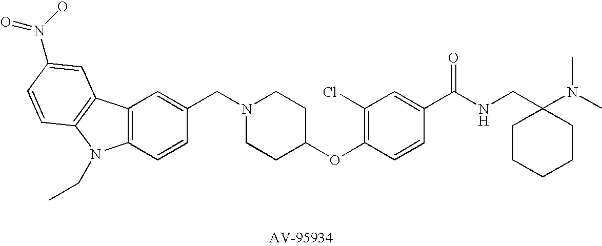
C12=C(C=CC(CN3CCC(OC4=C(Cl)C=C(C(NCC5(N(C)C)CCCCC5)=O)C=C4)CC3)=C1)N(CC)C1=C2C=C(N(O)=O)C=C1
